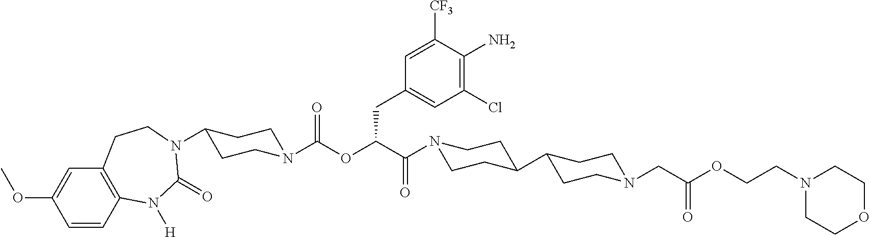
C1=CC2=C(C=C1OC)CCN(C1CCN(C(OC(C(=O)N3CCC(C4CCN(CC(OCCN5CCOCC5)=O)CC4)CC3)CC3=CC(Cl)=C(N)C([CF3])=C3)=O)CC1)C(=O)N2[H]
